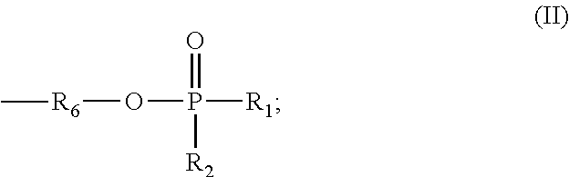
[R1]P(=O)(O[R6]C)[R2]
